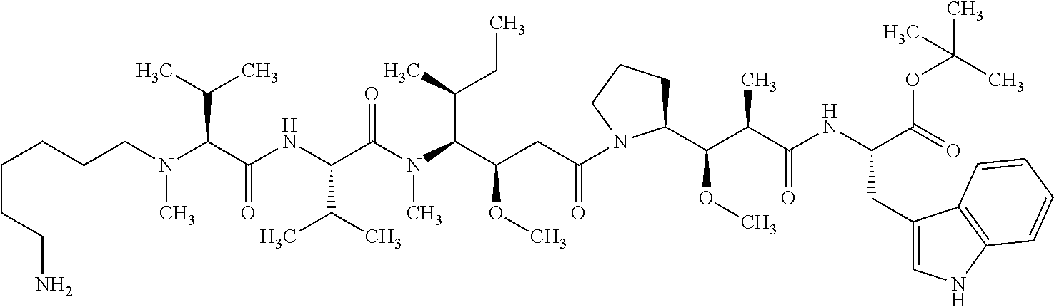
N(C(C(NC(C(C)C)C(N(C)C(C(C)CC)C(CC(=O)N1C(C(C(C(=O)NC(C(=O)OC(C)(C)C)CC2=CNC3=C2C=CC=C3)C)OC)CCC1)OC)=O)=O)C(C)C)(C)CCCCCCN
